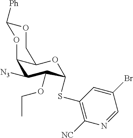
C1([N3])C(OCC)C(SC2=C([NC])N=CC(Br)=C2)OC2C1OC([Ph])OC2
